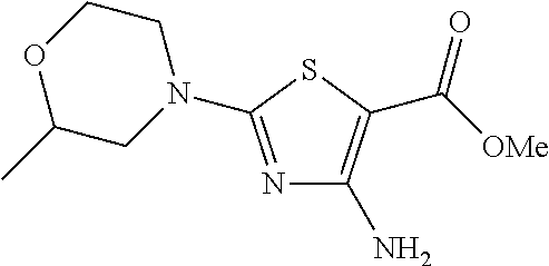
N1=C(N2CCOC(C)C2)SC(C([OMe])=O)=C1N
